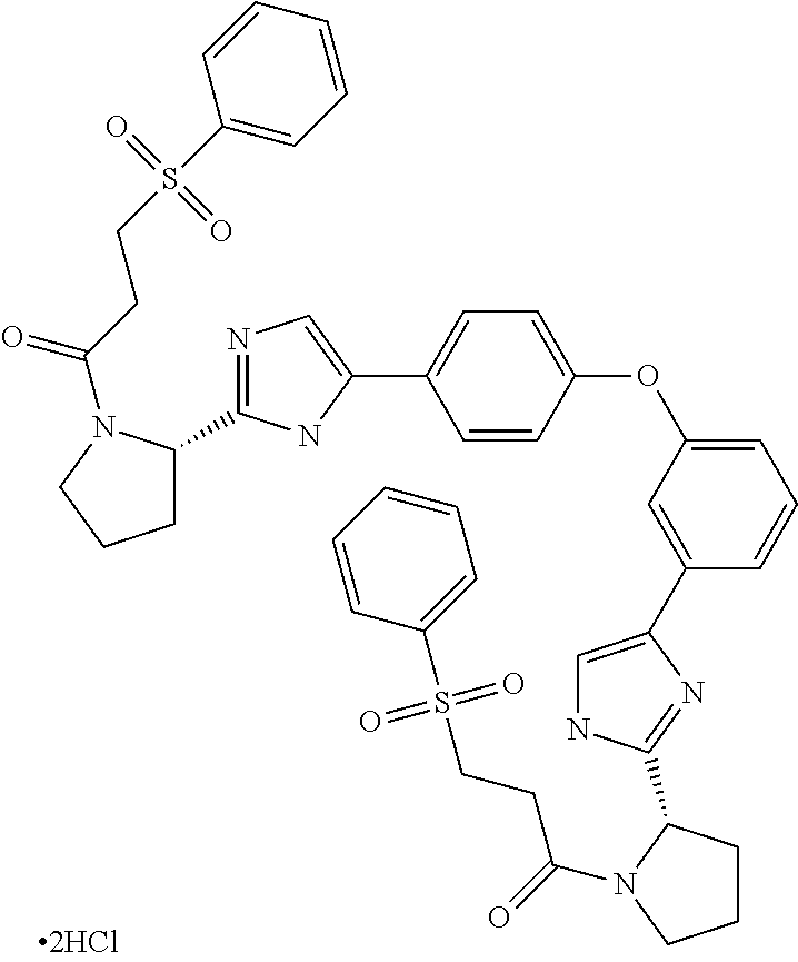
C(S(=O)(=O)C1=CC=CC=C1)CC(=O)N1C(C2=NC=C(C3=CC=C(OC4=CC=CC(C5=CNC(C6CCCN6C(CCS(C6=CC=CC=C6)(=O)=O)=O)=N5)=C4)C=C3)N2)CCC1
